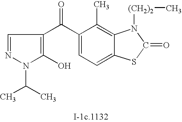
C1=NN(C(C)C)C(O)=C1C(C1=CC=C2C(=C1C)N([(CH2)2]C)C(=O)S2)=O
